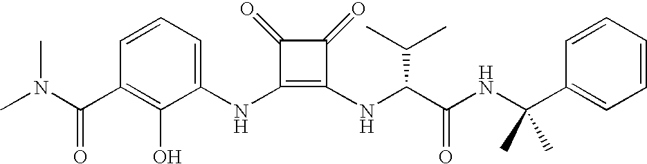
CN(C(C1=C(O)C(NC2=C(NC(C(NC(C3=CC=CC=C3)(C)C)=O)C(C)C)C(=O)C2=O)=CC=C1)=O)C
